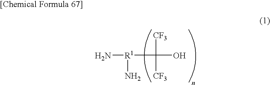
N[R1](C([CF3])([CF3])O)N
